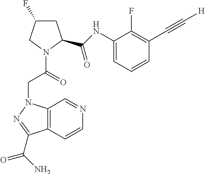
C12=C(C(C(N)=O)=NN1CC(N1C(C(=O)NC3=CC=CC(C#C[H])=C3F)CC(F)C1)=O)C=CN=C2
